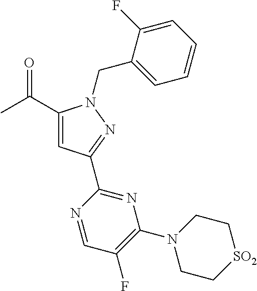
CC(=O)C1=CC(C2=NC(N3CC[SO2]CC3)=C(F)C=N2)=NN1CC1=CC=CC=C1F
